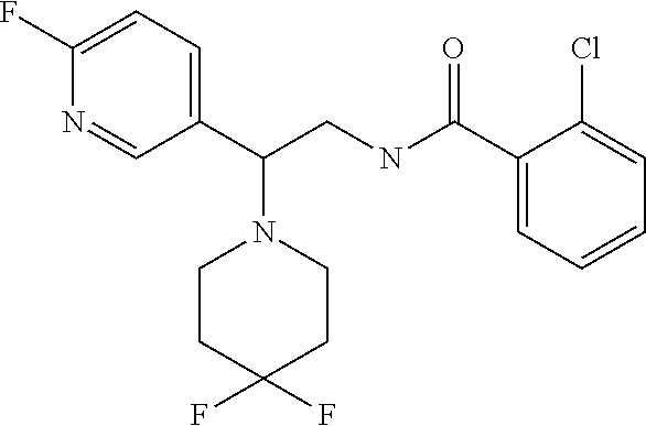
C1(F)=CC=C(C(CNC(C2=CC=CC=C2Cl)=O)N2CCC(F)(F)CC2)C=N1
